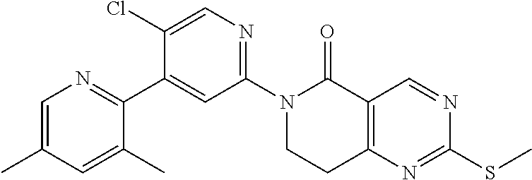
N1(C2=NC=C(Cl)C(C3=NC=C(C)C=C3C)=C2)CCC2=C(C1=O)C=NC(SC)=N2
